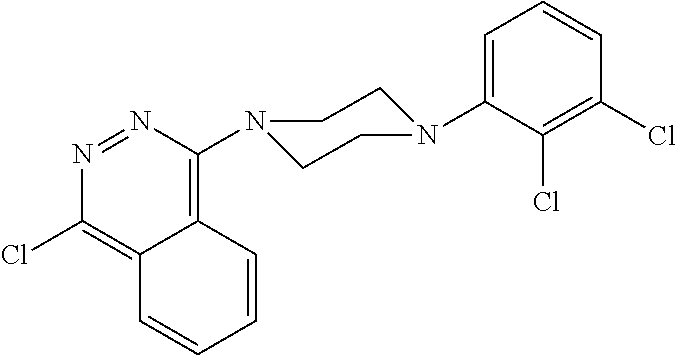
C1(Cl)=C(Cl)C(N2CCN(C3=C4C(=C(Cl)N=N3)C=CC=C4)CC2)=CC=C1
